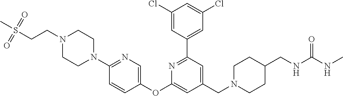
C1(Cl)=CC(C2=NC(OC3=CN=C(N4CCN(CCS(=O)(=O)C)CC4)C=C3)=CC(CN3CCC(CNC(NC)=O)CC3)=C2)=CC(Cl)=C1
